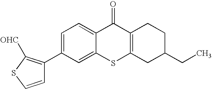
C1=C(C2=C([OHC])SC=C2)C=C2C(=C1)C(=O)C1=C(S2)CC(CC)CC1
